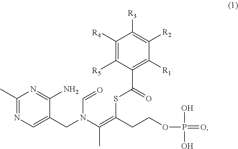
C1(C)=NC=C(CN(C=O)C(=C(SC(C2=C([R1])C([R2])=C([R3])C([R4])=C2[R5])=O)CCOP(=O)(O)O)C)C(N)=N1
